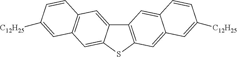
C12=C(SC3=CC4=C(C=C13)C=CC([C12H25])=C4)C=C1C(=C2)C=CC([C12H25])=C1
